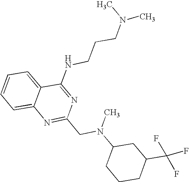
C1=CC=C2C(=C1)N=C(CN(C1CCCC(C(F)(F)F)C1)C)N=C2NCCCN(C)C
